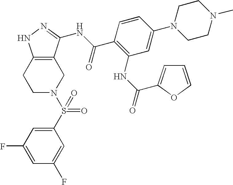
C1N(S(C2=CC(F)=CC(F)=C2)(=O)=O)CC2=C(C1)NN=C2NC(C1=C(NC(=O)C2=CC=CO2)C=C(N2CCN(C)CC2)C=C1)=O
